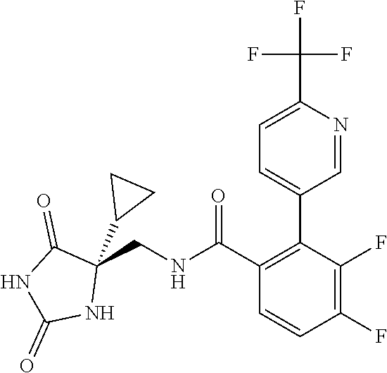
C1(C(=O)NCC2(C3CC3)C(=O)NC(=O)N2)=C(C2=CC=C(C(F)(F)F)N=C2)C(F)=C(F)C=C1
